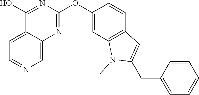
C12=CC=NC=C1N=C(OC1=CC3=C(C=C1)C=C(CC1=CC=CC=C1)N3C)N=C2O
